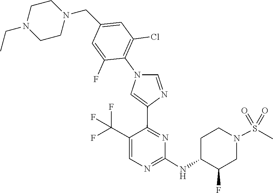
C1(NC2C(F)CN(S(=O)(=O)C)CC2)=NC=C(C(F)(F)F)C(C2=CN(C3=C(Cl)C=C(CN4CCN(CC)CC4)C=C3F)C=N2)=N1
